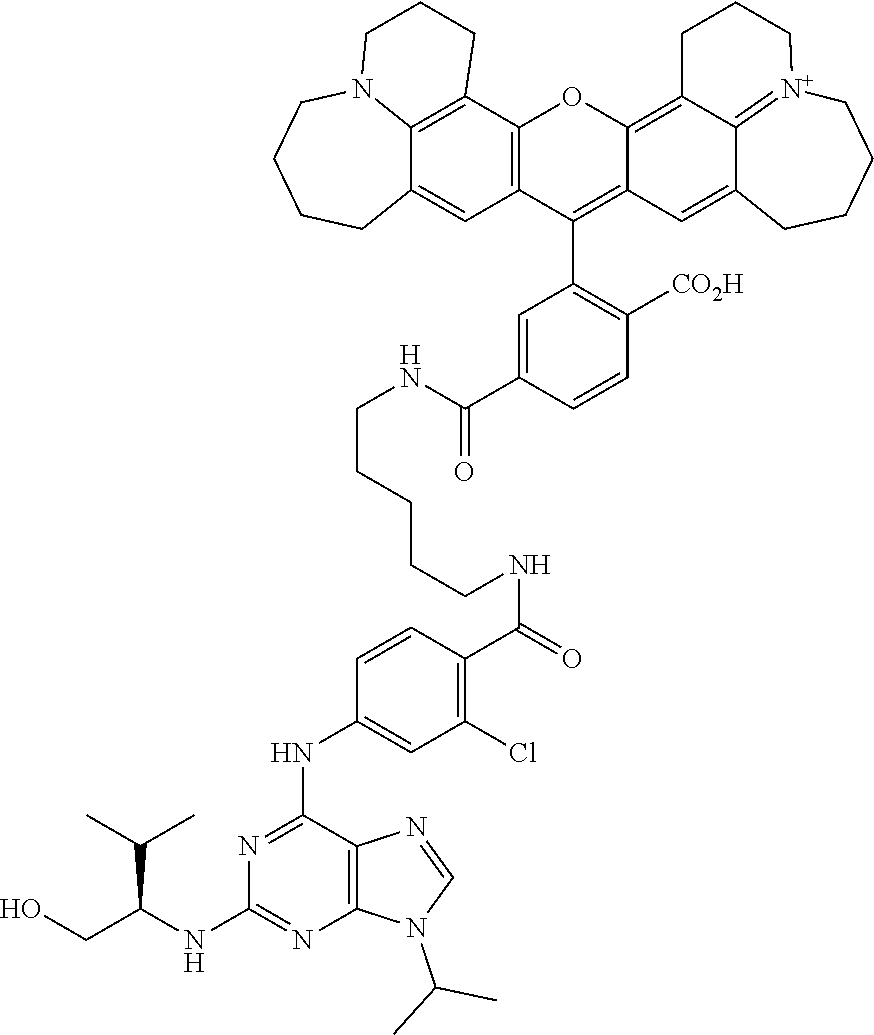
C12=C3C4=C(C=C1CCCCN2CCC3)C(C1=C([CO2H])C=CC(C(=O)NCCCCCNC(C2=C(Cl)C=C(NC3=NC(NC(C(C)C)CO)=NC5=C3N=CN5C(C)C)C=C2)=O)=C1)=C1C(=C2C3=[N+](CCCCC3=C1)CCC2)O4
